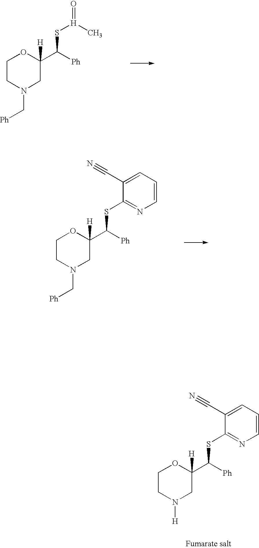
C1CN([H])CC(C([Ph])SC2=NC=CC=C2C#N)([H])O1.C1CN(C[Ph])CC(C([Ph])S[H](=O)C)([H])O1.C1CN(C[Ph])CC(C([Ph])SC2=NC=CC=C2C#N)([H])O1
